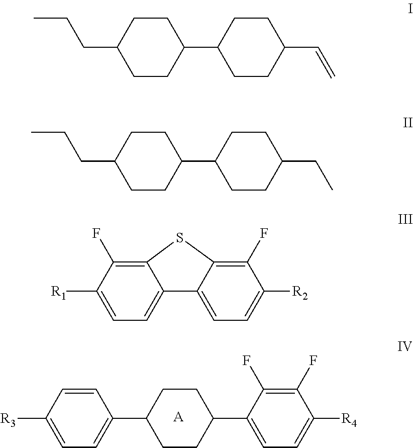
[R3]C1=CC=C(C2CCC(C3=CC=C([R4])C(F)=C3F)CC2)C=C1.[A].C1CC(C2CCC(CCC)CC2)CCC1C=C.C1CC(C2CCC(CCC)CC2)CCC1CC.C1(F)=C2C(=CC=C1[R2])C1=CC=C([R1])C(F)=C1S2
